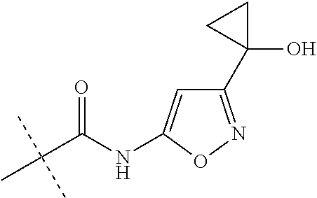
C(C(NC1=CC(C2(O)CC2)=NO1)=O)(C)(C)C
